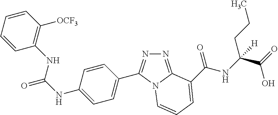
C1=CC=CC([OCF3])=C1NC(NC1=CC=C(C2=NN=C3N2C=CC=C3C(NC(C(=O)O)(CCC)[H])=O)C=C1)=O
